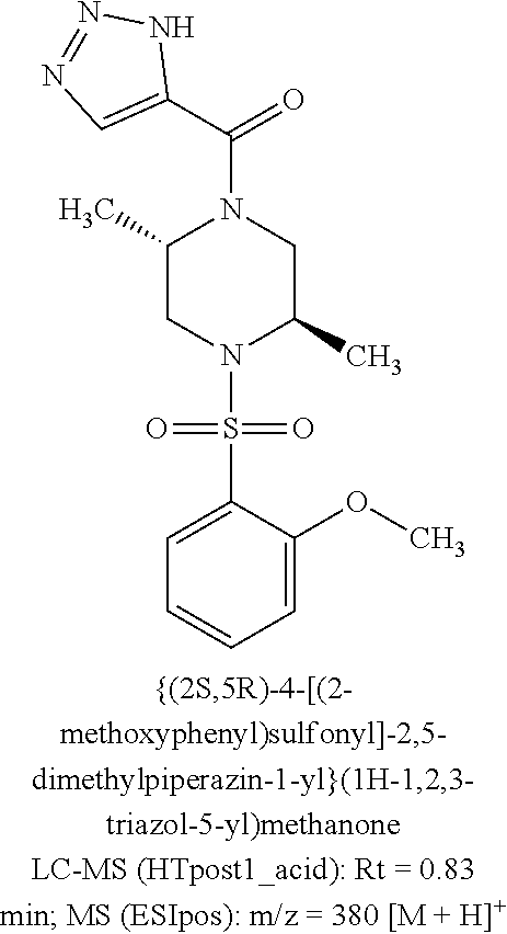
C1(C)CN(S(=O)(=O)C2=CC=CC=C2OC)C(C)CN1C(C1=CN=NN1)=O
